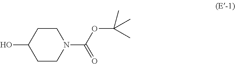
C1CC(O)CCN1C(OC(C)(C)C)=O
